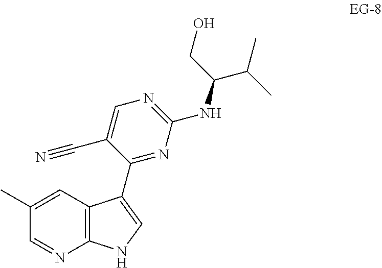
CC1=CC2=C(N=C1)NC=C2C1=NC(NC(CO)C(C)C)=NC=C1C#N
